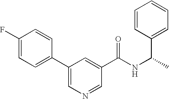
C1=C(F)C=CC(C2=CN=CC(C(NC(C3=CC=CC=C3)C)=O)=C2)=C1
